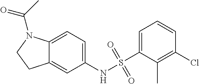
C12=CC=C(NS(=O)(=O)C3=CC=CC(Cl)=C3C)C=C1CCN2C(C)=O
